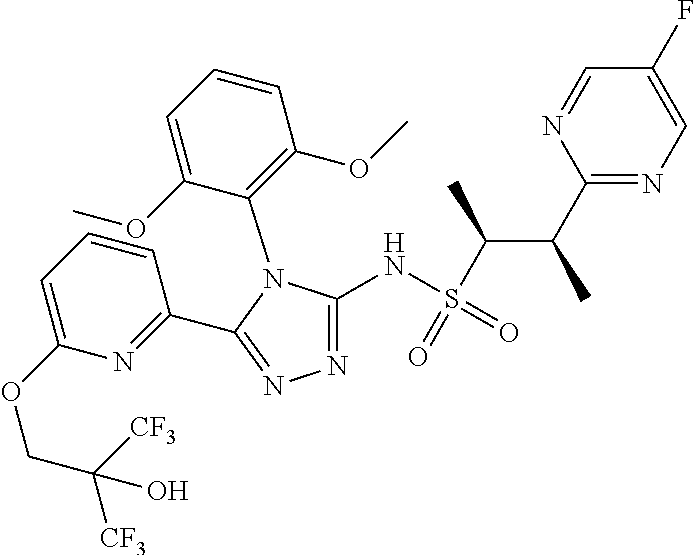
N1=C(NS(C(C(C2=NC=C(F)C=N2)C)C)(=O)=O)N(C2=C(OC)C=CC=C2OC)C(C2=NC(OCC([CF3])([CF3])O)=CC=C2)=N1
